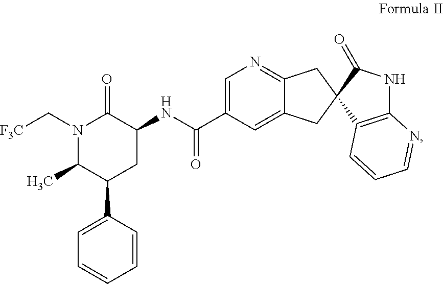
N1(C[F3C])C(C)C(C2=CC=CC=C2)CC(NC(=O)C2=CN=C3C(=C2)CC2(C3)C3=C(NC2=O)N=CC=C3)C1=O
